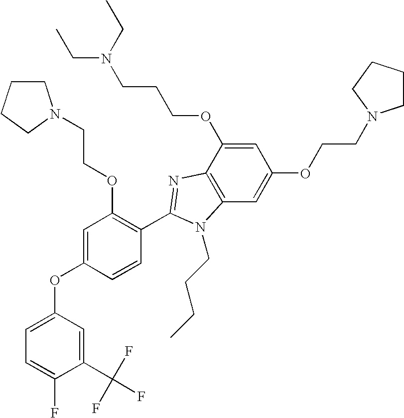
C1CCCN1CCOC1=C(C2=NC3=C(C=C(OCCN4CCCC4)C=C3OCCCN(CC)CC)N2CCCC)C=CC(OC2=CC=C(F)C(C(F)(F)F)=C2)=C1
